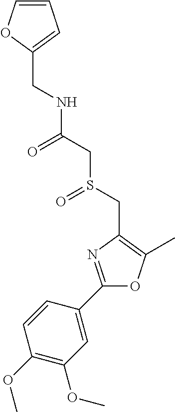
C(C1=CC=CO1)NC(CS(CC1=C(C)OC(C2=CC(OC)=C(OC)C=C2)=N1)=O)=O
